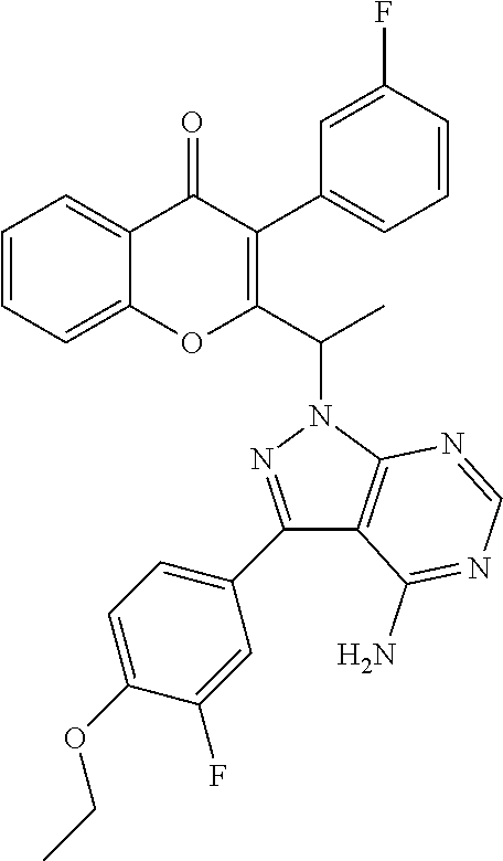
C1=CC=C2C(=C1)OC(C(N1N=C(C3=CC=C(OCC)C(F)=C3)C3=C1N=CN=C3N)C)=C(C1=CC=CC(F)=C1)C2=O
